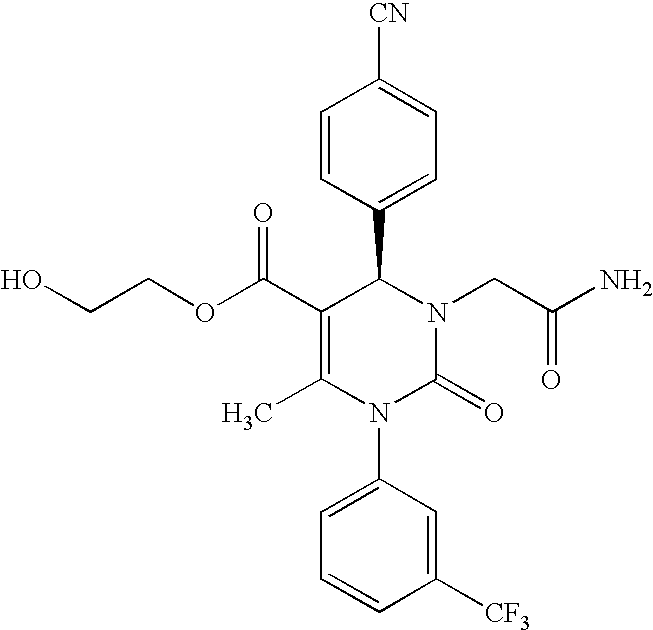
C1=CC(C2C(C(OCCO)=O)=C(C)N(C3=CC=CC([CF3])=C3)C(=O)N2CC(N)=O)=CC=C1[CN]
